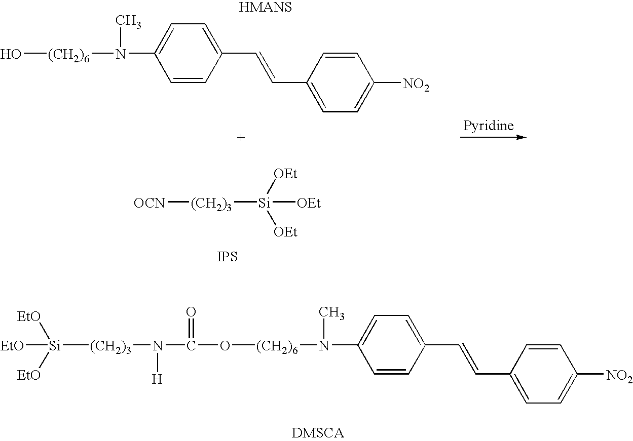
[(CH2)3]([Si]([OEt])([OEt])[OEt])[OCN].[IPS].N(C1=CC=C(C=CC2=CC=C([NO2])C=C2)C=C1)([(CH2)6]O)C.[Si]([EtO])([EtO])([EtO])[(CH2)3]N([H])C(=O)O[(CH2)6]N(C1=CC=C(C=CC2=CC=C([NO2])C=C2)C=C1)C
